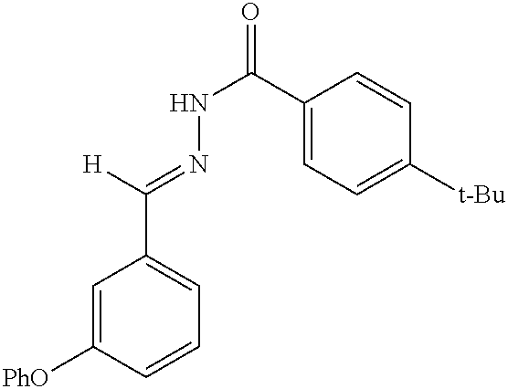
[H]C(=NNC(=O)C1=CC=C([t-Bu])C=C1)C1=CC=CC([PhO])=C1
